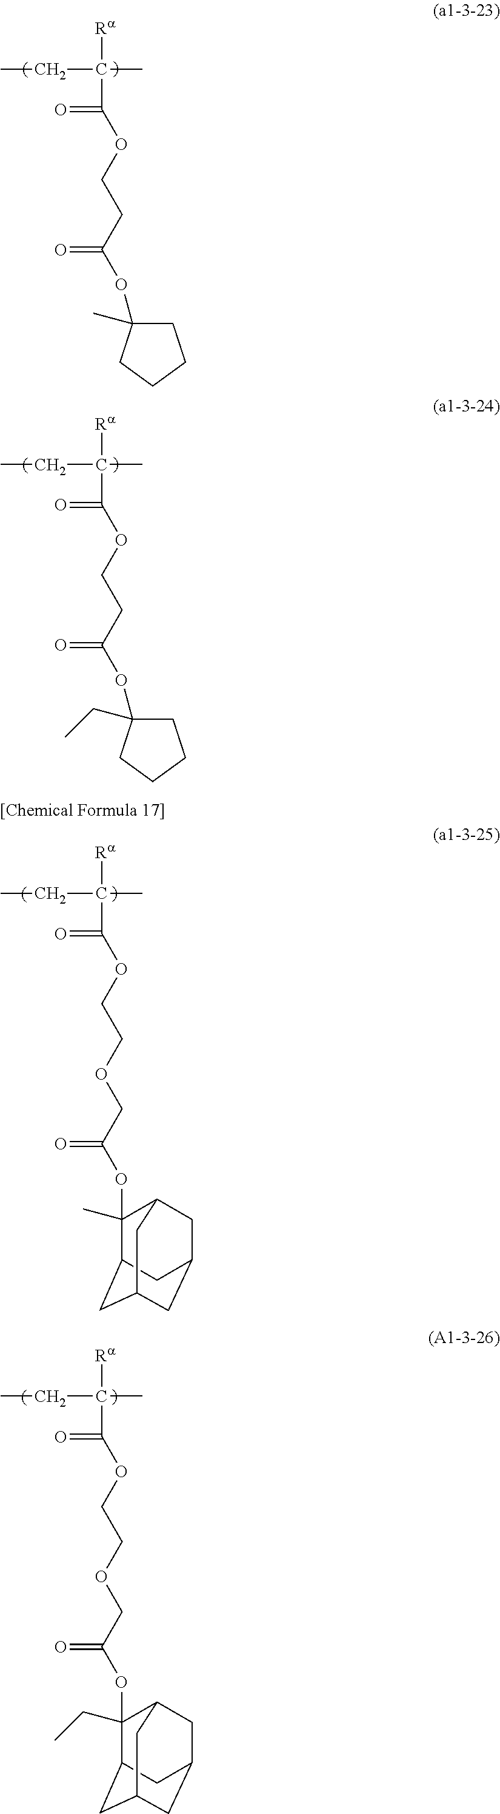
[Ra]C(CC)(C)C(=O)OCCC(OC1(C)CCCC1)=O.[Ra]C(CC)(C)C(=O)OCCC(OC1(CC)CCCC1)=O.[Ra]C(CC)(C)C(=O)OCCOCC(=O)OC1(C)C2CC3CC(CC1C3)C2.[Ra]C(CC)(C)C(=O)OCCOCC(=O)OC1(CC)C2CC3CC(CC1C3)C2
